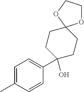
C1=C(C)C=CC(C2(O)CCC3(CC2)OCCO3)=C1
